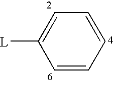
C1=CC=CC=C1[L]
